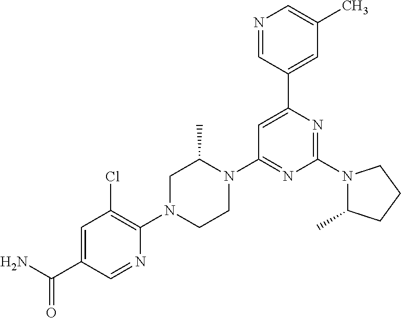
C1=C(C(N)=O)C=NC(N2CCN(C3=NC(N4C(C)CCC4)=NC(C4=CC(C)=CN=C4)=C3)C(C)C2)=C1Cl
